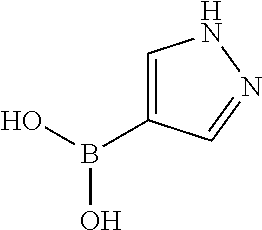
C1=C(B(O)O)C=NN1
